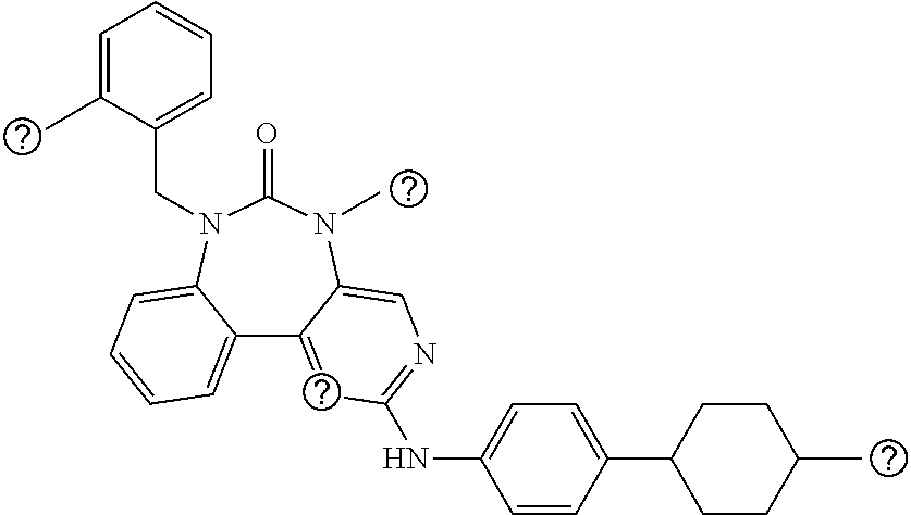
C1(C2=CC=C(NC3=NC=C4C(=C3)C3=CC=CC=C3N(CC3=CC=CC=C3C)C(=O)N4C)C=C2)CCC(C)CC1
